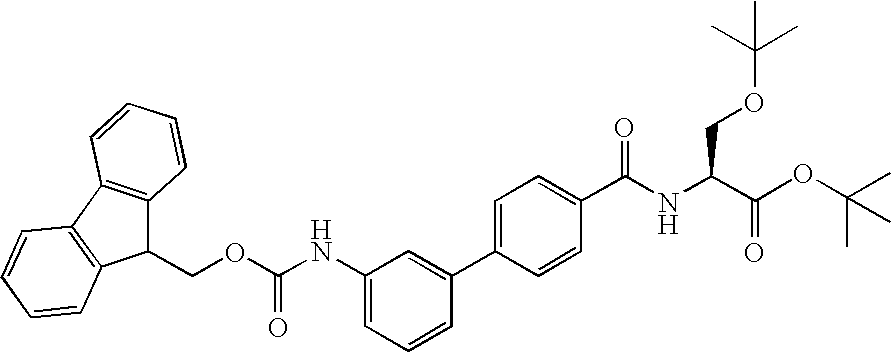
C(NC1=CC=CC(C2=CC=C(C(NC(C(OC(C)(C)C)=O)COC(C)(C)C)=O)C=C2)=C1)(OCC1C2=C(C3=C1C=CC=C3)C=CC=C2)=O
